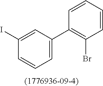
C1=C(C2=C(Br)C=CC=C2)C=C(I)C=C1
